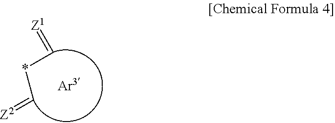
*(C=[Z2])C=[Z1]
